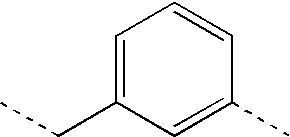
C1=C(CC)C=C(C)C=C1
